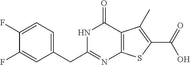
C1(CC2=NC3=C(C(=O)N2)C(C)=C(C(O)=O)S3)=CC=C(F)C(F)=C1
